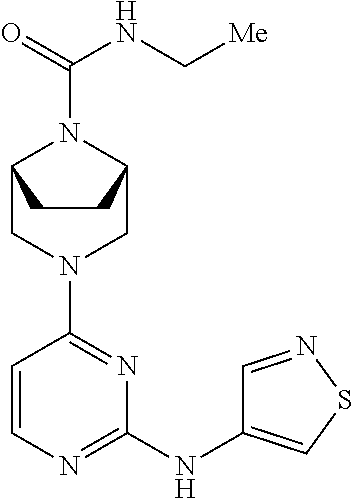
C1=CN=C(NC2=CSN=C2)N=C1N1CC2N(C(=O)NC[Me])C(C1)CC2
